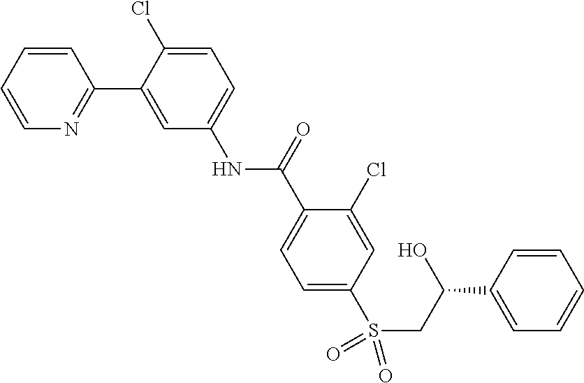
C1=CC=CN=C1C1=CC(NC(C2=CC=C(S(CC(O)C3=CC=CC=C3)(=O)=O)C=C2Cl)=O)=CC=C1Cl
